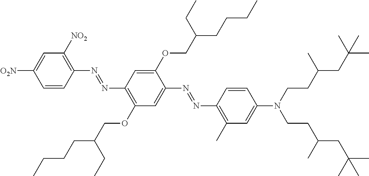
C1=CC(N=NC2=C(OCC(CCCC)CC)C=C(N=NC3=C(C)C=C(N(CCC(CC(C)(C)C)C)CCC(CC(C)(C)C)C)C=C3)C(OCC(CCCC)CC)=C2)=C([NO2])C=C1[O2N]
